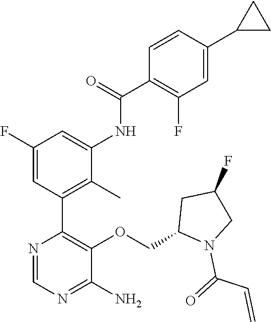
C1(F)=CC(C2=C(OCC3N(C(=O)C=C)CC(F)C3)C(N)=NC=N2)=C(C)C(NC(C2=C(F)C=C(C3CC3)C=C2)=O)=C1
